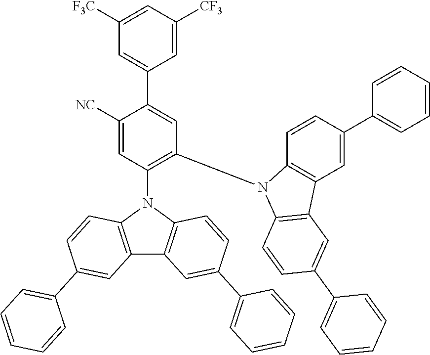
C12=C(N(C3=C(N4C5=C(C=C(C6=CC=CC=C6)C=C5)C5=C4C=CC(C4=CC=CC=C4)=C5)C=C(C4=CC([F3C])=CC([CF3])=C4)C([NC])=C3)C3=C1C=C(C1=CC=CC=C1)C=C3)C=CC(C1=CC=CC=C1)=C2
